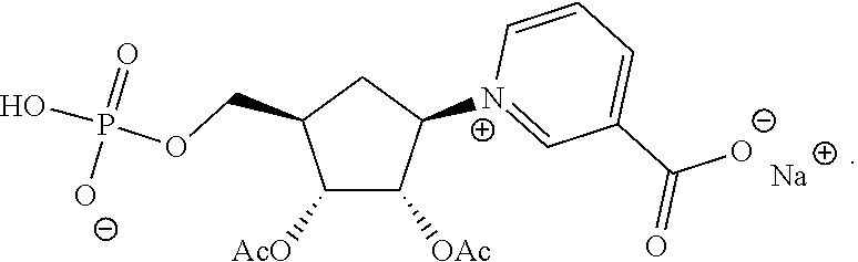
C1([AcO])C([OAc])C([N+]2=CC(C(=O)[O-])=CC=C2)CC1COP(O)(=O)[O-].[Na]
